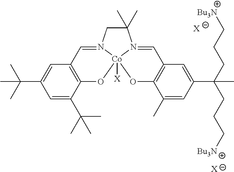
C1=C(C(C)(C)C)C=C(C(C)(C)C)C2=C1C=N1CC(C)(C)N3=CC4=C(C(C)=CC(C(CCC[Bu3N])(C)CCC[Bu3N])=C4)O[Co]13([X])O2.[X].[X]
